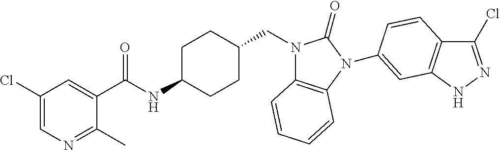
C1(Cl)=CN=C(C)C(C(NC2CCC(CN3C4=C(N(C5=CC6=C(C(Cl)=NN6)C=C5)C3=O)C=CC=C4)CC2)=O)=C1
